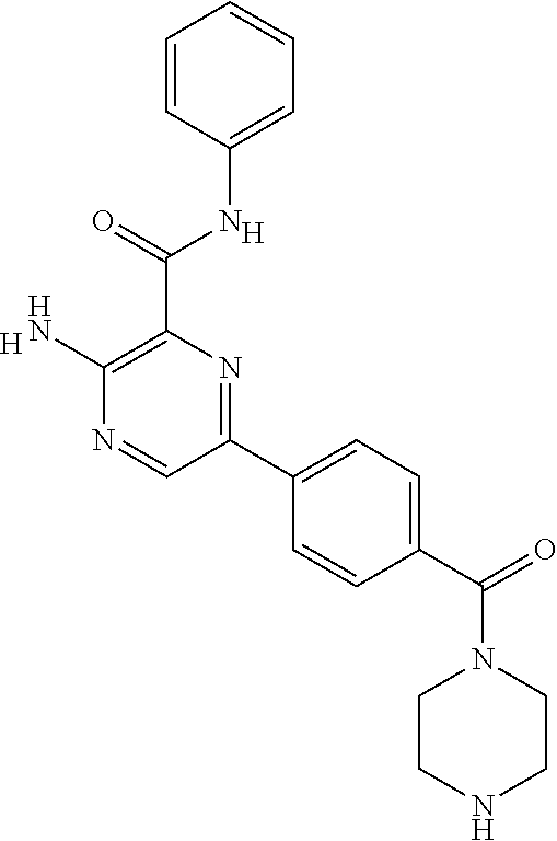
[H].C1(N)=C(C(=O)NC2=CC=CC=C2)N=C(C2=CC=C(C(=O)N3CCNCC3)C=C2)C=N1.[H]
